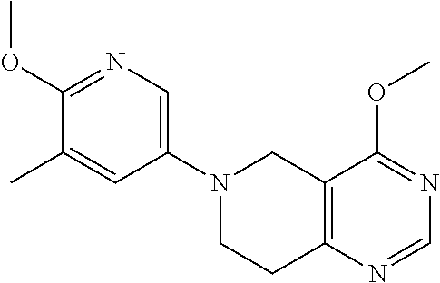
C1(OC)=NC=C(N2CC3=C(N=CN=C3OC)CC2)C=C1C
